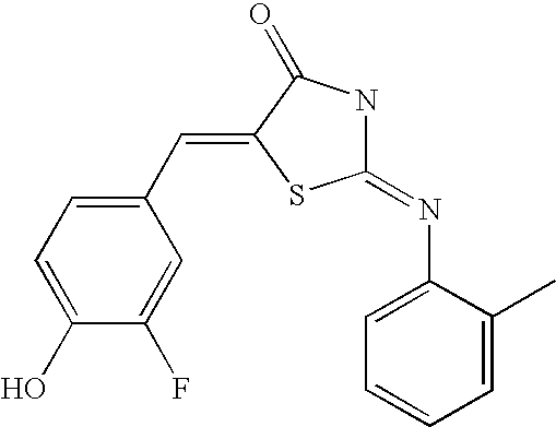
C1(O)=CC=C(C=C2C(=O)NC(=NC3=CC=CC=C3C)S2)C=C1F
